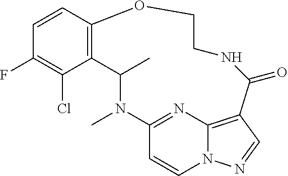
C1=CC2=C(C(Cl)=C1F)C(C)N(C)C1=NC3=C(C=NN3C=C1)C(=O)NCCO2
